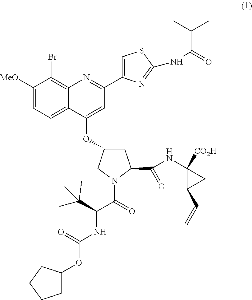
C1([MeO])=CC=C2C(=C1Br)N=C(C1=CSC(NC(=O)C(C)C)=N1)C=C2OC1CC(C(NC2([CO2H])C(C=C)C2)=O)N(C(=O)C(NC(OC2CCCC2)=O)C(C)(C)C)C1
